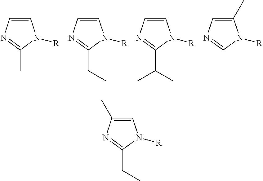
C1=CN=C(C)N1[R].C1=CN=C(CC)N1[R].C1=CN=C(C(C)C)N1[R].C1(C)=CN=CN1[R].C1=C(C)N=C(CC)N1[R]
